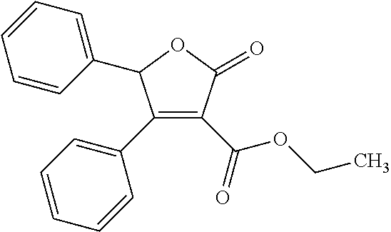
C1(C2=CC=CC=C2)=C(C(=O)OCC)C(=O)OC1C1=CC=CC=C1
